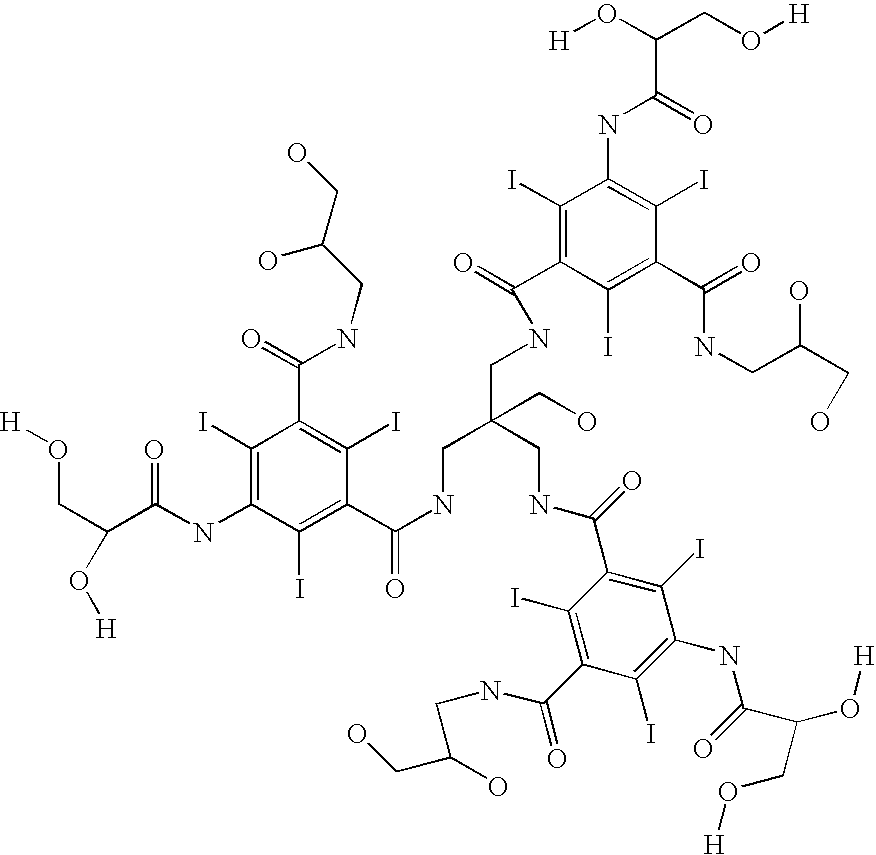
C1(I)=C(C(NCC(CNC(C2=C(I)C(NC(=O)C(CO[H])O[H])=C(I)C(C(=O)NCC(CO)O)=C2I)=O)(CNC(C2=C(I)C(NC(C(CO[H])O[H])=O)=C(I)C(C(NCC(O)CO)=O)=C2I)=O)CO)=O)C(I)=C(C(NCC(CO)O)=O)C(I)=C1NC(C(O[H])CO[H])=O
